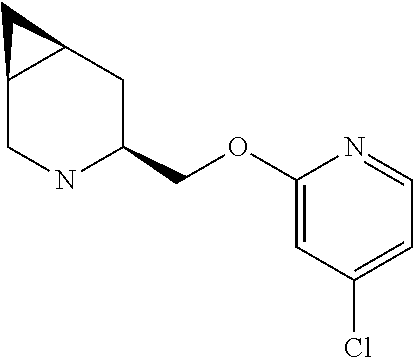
C1(OCC2CC3C(CN2)C3)=CC(Cl)=CC=N1
